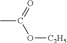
O=C(O[C2H5])C
